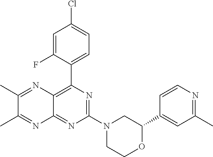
C1(C2=CC(C)=NC=C2)OCCN(C2=NC(C3=CC=C(Cl)C=C3F)=C3C(=N2)N=C(C)C(C)=N3)C1
